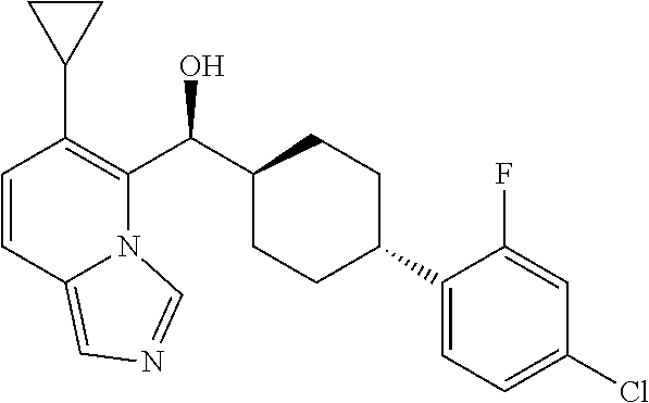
C1=CC2=CN=CN2C(C(C2CCC(C3=CC=C(Cl)C=C3F)CC2)O)=C1C1CC1
